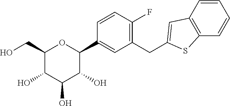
C1(CC2=CC3=C(S2)C=CC=C3)=C(F)C=CC(C2OC(CO)C(O)C(O)C2O)=C1
